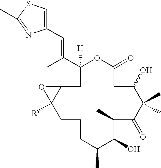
C1(C(=CC2=CSC(C)=N2)C)([H])CC2C([R])(CCCC(C)C(O)C(C)C(=O)C(C)(C)C(O)CC(=O)O1)O2
